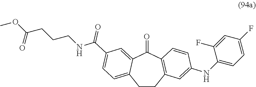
C1(NC2=CC3=C(C(=O)C4=CC(C(NCCCC(OC)=O)=O)=CC=C4CC3)C=C2)=CC=C(F)C=C1F
